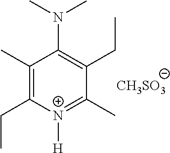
C1(C)=C(CC)[N+]([H])=C(C)C(CC)=C1N(C)C.[CH3SO3]
